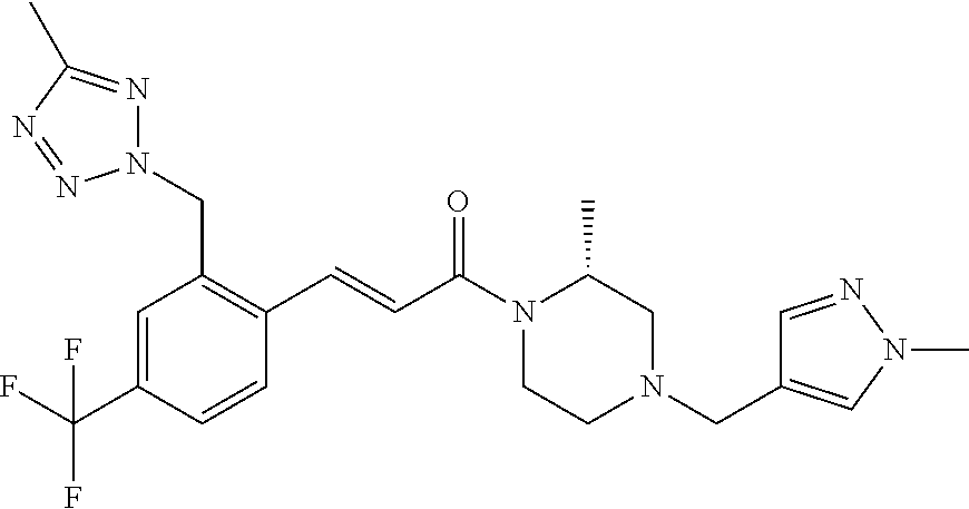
N1(CC2=C(C=CC(N3CCN(CC4=CN(C)N=C4)CC3C)=O)C=CC(C(F)(F)F)=C2)N=C(C)N=N1
